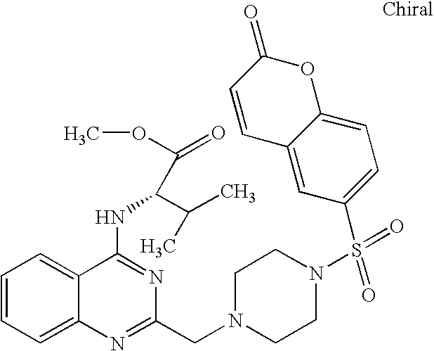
C1=CC=C2C(=C1)C(NC(C(C)C)C(OC)=O)=NC(CN1CCN(S(C3=CC=C4C(=C3)C=CC(=O)O4)(=O)=O)CC1)=N2
